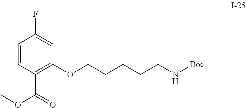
C1=CC(C(OC)=O)=C(OCCCCCN[Boc])C=C1F
